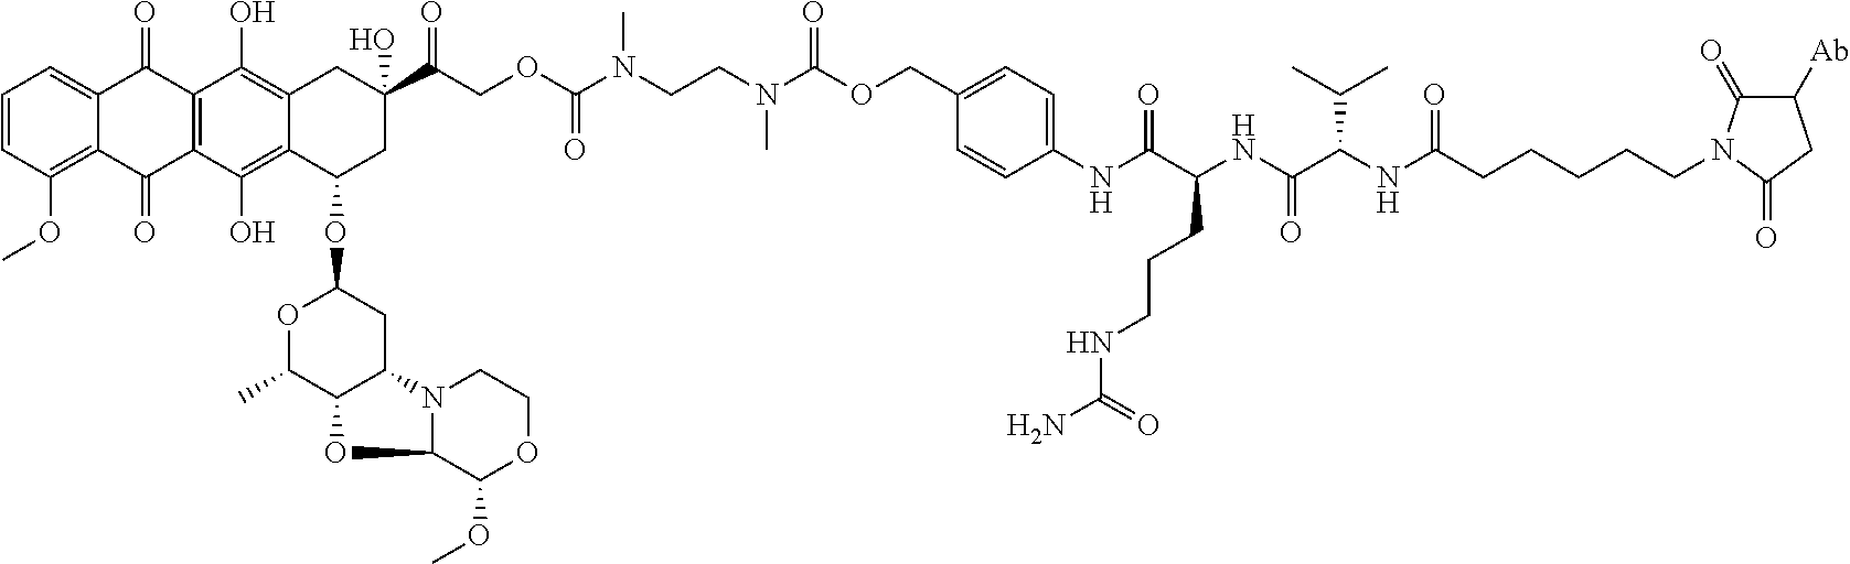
C1=CC(OC)=C2C(=C1)C(=O)C1=C(C2=O)C(O)=C2C(=C1O)CC(C(COC(N(CCN(C(OCC1=CC=C(NC(C(NC(C(NC(CCCCCN3C(=O)C([Ab])CC3=O)=O)C(C)C)=O)CCCNC(N)=O)=O)C=C1)=O)C)C)=O)=O)(O)CC2OC1OC(C)C2C(C1)N1C(O2)C(OC)OCC1
